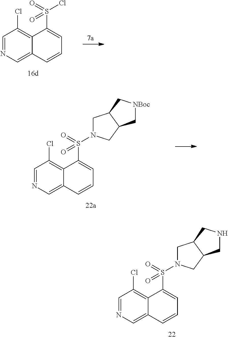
C1=NC=C2C(=C1Cl)C(S(Cl)(=O)=O)=CC=C2.C1=NC=C2C(=C1Cl)C(S(=O)(=O)N1CC3C(C1)C[NBoc]C3)=CC=C2.C1=NC=C2C(=C1Cl)C(S(=O)(=O)N1CC3C(C1)CNC3)=CC=C2
